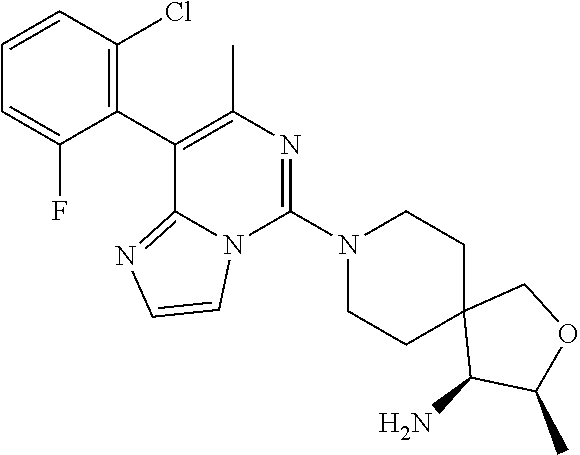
C1(C2=C(C)N=C(N3CCC4(CC3)C(N)C(C)OC4)N3C2=NC=C3)=C(Cl)C=CC=C1F
